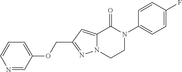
N1=CC(OCC2=NN3C(=C2)C(=O)N(C2=CC=C(F)C=C2)CC3)=CC=C1
